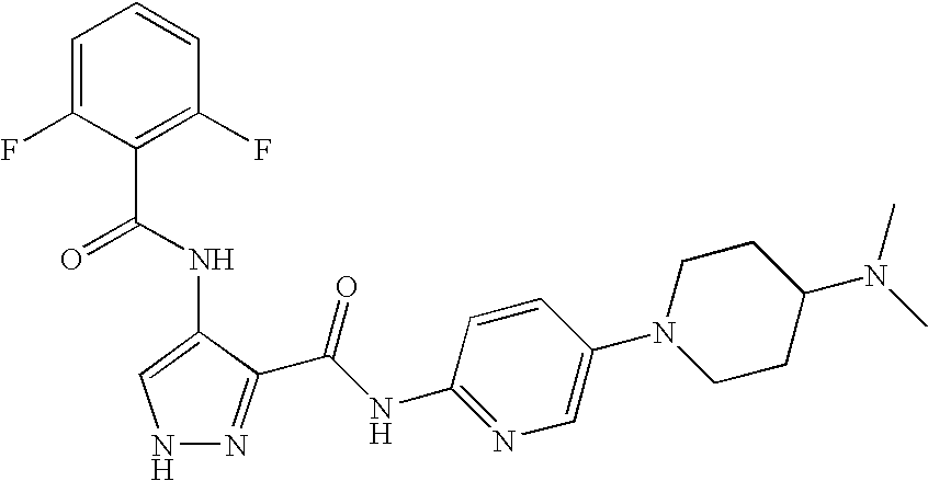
C1=C(F)C(C(=O)NC2=CNN=C2C(NC2=NC=C(N3CCC(N(C)C)CC3)C=C2)=O)=C(F)C=C1
